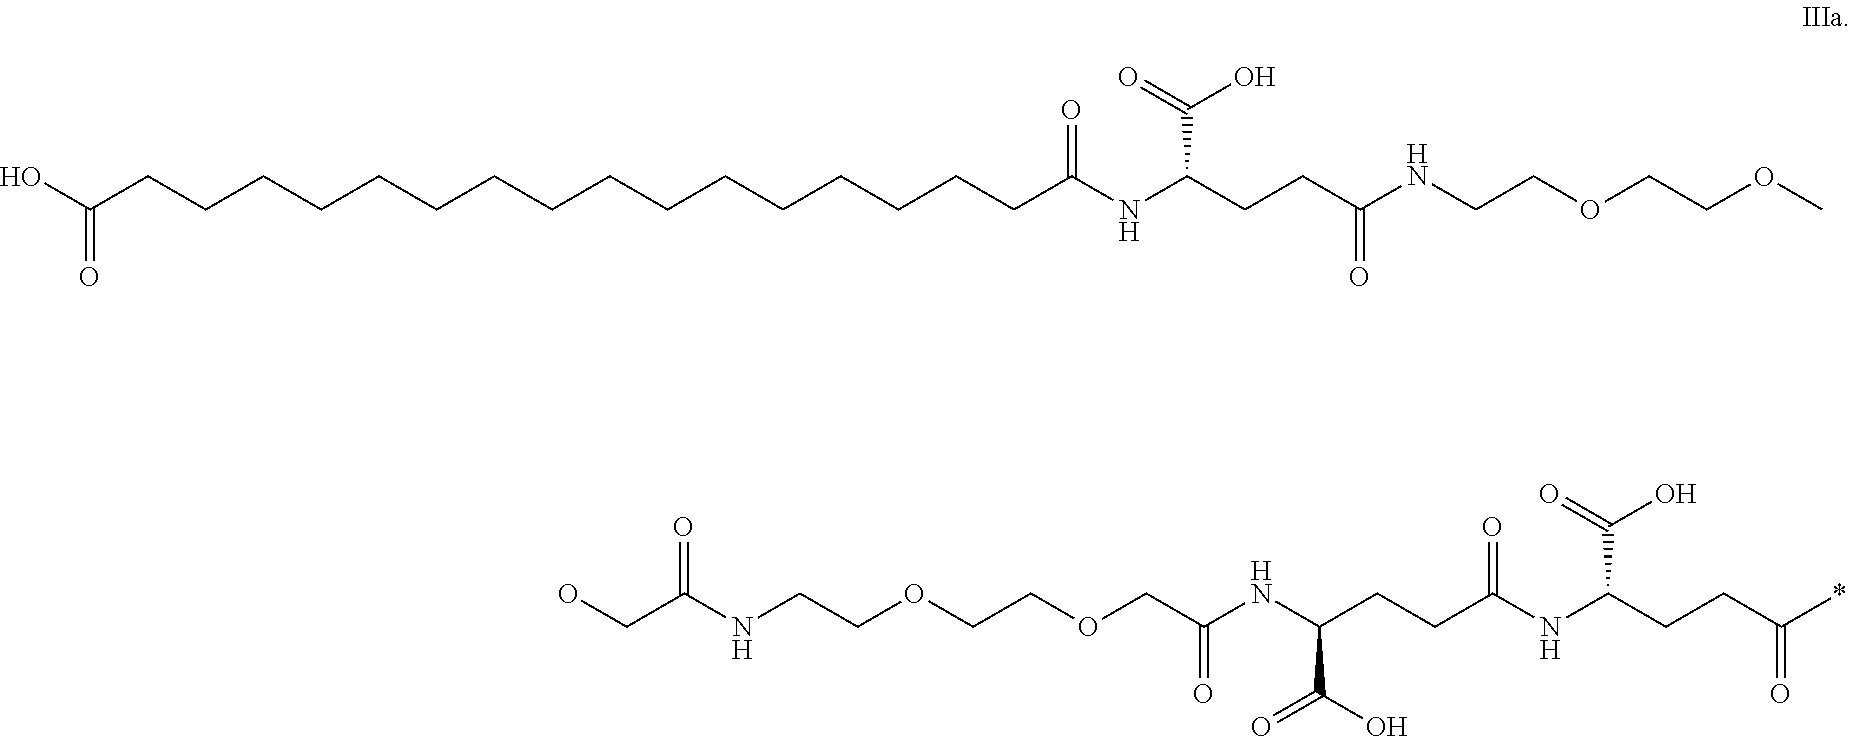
OC(CCCCCCCCCCCCCCCCC(NC(CCC(NCCOCCOC)=O)C(=O)O)=O)=O.OCC(NCCOCCOCC(NC(CCC(NC(CCC(*)=O)C(=O)O)=O)C(O)=O)=O)=O
